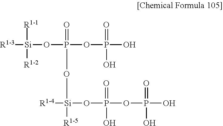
[R1-3][Si](OP(OP(O)(=O)O)(=O)O[Si]([R1-5])(OP(OP(O)(=O)O)(=O)O)[R1-4])([R1-1])[R1-2]
